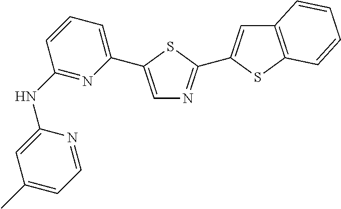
C1(NC2=NC(C3=CN=C(C4=CC5=C(S4)C=CC=C5)S3)=CC=C2)=CC(C)=CC=N1
